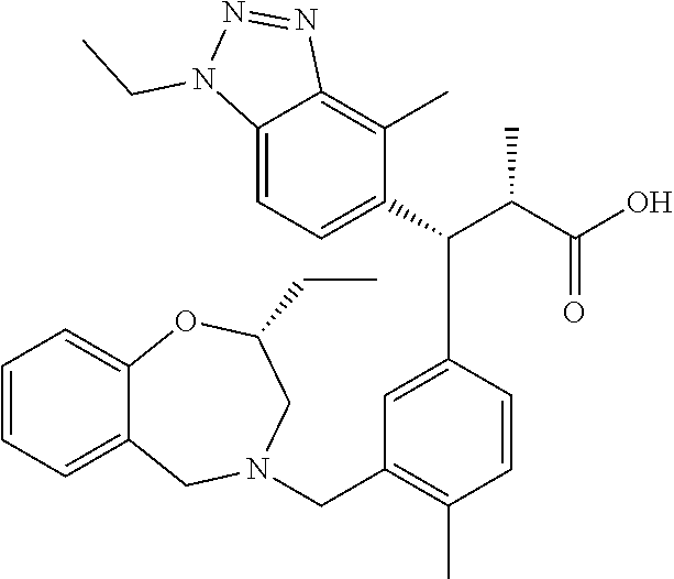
C12=CC=C(C(C(C(O)=O)C)C3=CC(CN4CC5=CC=CC=C5OC(CC)C4)=C(C)C=C3)C(C)=C1N=NN2CC
